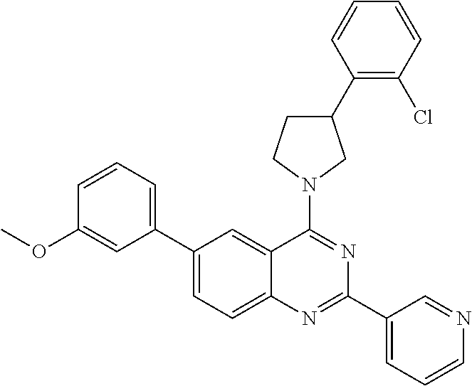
C1(C2=CC=CC(OC)=C2)=CC=C2C(=C1)C(N1CCC(C3=C(Cl)C=CC=C3)C1)=NC(C1=CC=CN=C1)=N2
